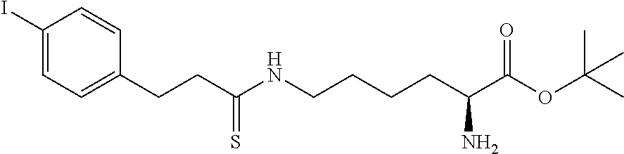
C1(I)=CC=C(CCC(NCCCCC(C(OC(C)(C)C)=O)N)=S)C=C1
